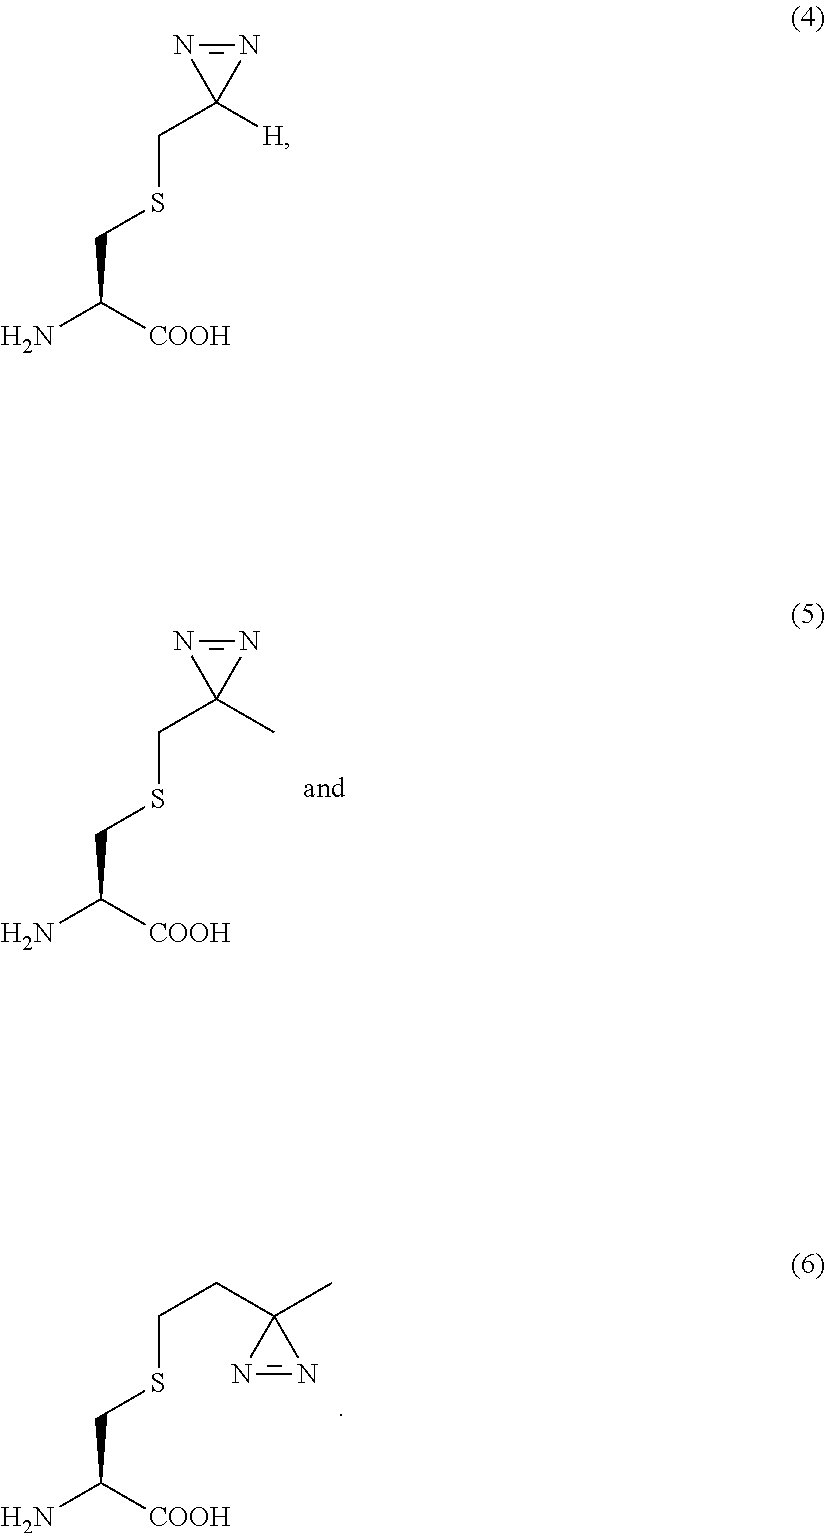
C(C1(C)N=N1)SCC(N)[COOH].C(CC1(C)N=N1)SCC(N)[COOH].C(C1([H])N=N1)SCC(N)[COOH]
